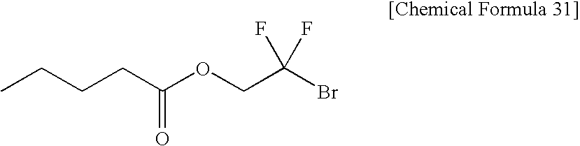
CCCCC(OCC(Br)(F)F)=O
